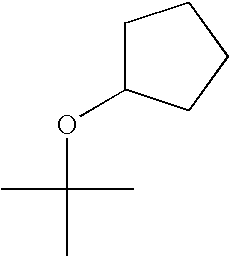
C1C(OC(C)(C)C)CCC1
